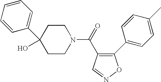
C1(C2=CC=C(C)C=C2)=C(C(=O)N2CCC(O)(C3=CC=CC=C3)CC2)C=NO1
